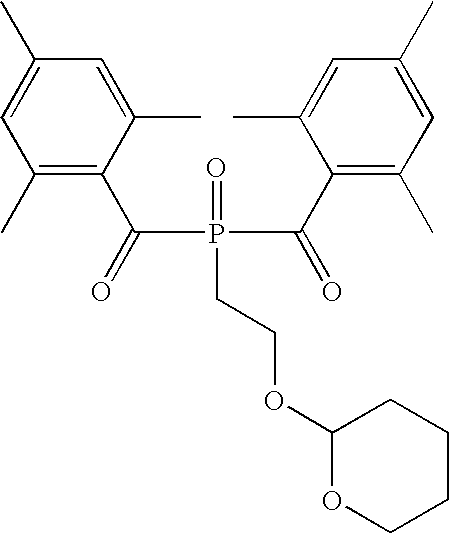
C1(C)=C(C(=O)P(C(=O)C2=C(C)C=C(C)C=C2C)(=O)CCOC2OCCCC2)C(C)=CC(C)=C1
